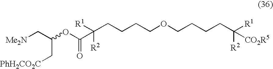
[R1]C(CCCCOCCCCC([R1])([R2])[CO2R5])([R2])C(OC(C[PhH2CO2C])C[Me2N])=O
